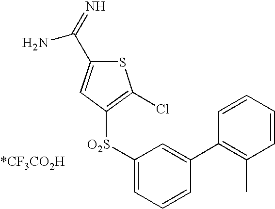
[*CF3CO2H].S1C(C(=N)N)=CC([O2S]C2=CC=CC(C3=C(C)C=CC=C3)=C2)=C1Cl
